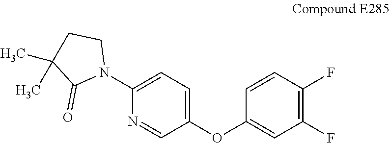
N1(C2=CC=C(OC3=CC(F)=C(F)C=C3)C=N2)CCC(C)(C)C1=O
